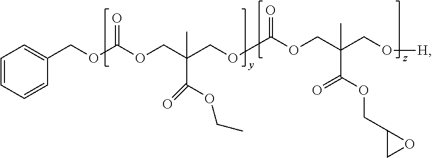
C1=CC=CC(COC(OCC(C(=O)OCC)(C)COC(OCC(C(=O)OCC2CO2)(CO[H])C)=O)=O)=C1
